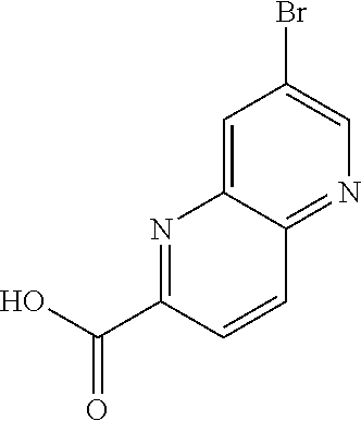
OC(C1=NC2=CC(Br)=CN=C2C=C1)=O
